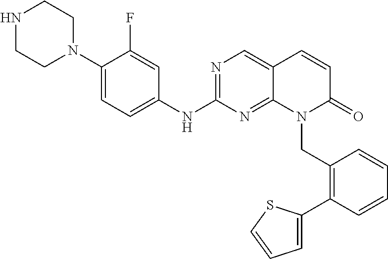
C1(N2CCNCC2)=CC=C(NC2=NC=C3C(=N2)N(CC2=C(C4=CC=CS4)C=CC=C2)C(=O)C=C3)C=C1F
